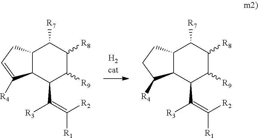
C12C(CC=C1[R4])C([R7])C([R8])C([R9])C2C([R3])=C([R1])[R2].C12C(CCC1[R4])C([R7])C([R8])C([R9])C2C([R3])=C([R1])[R2]
